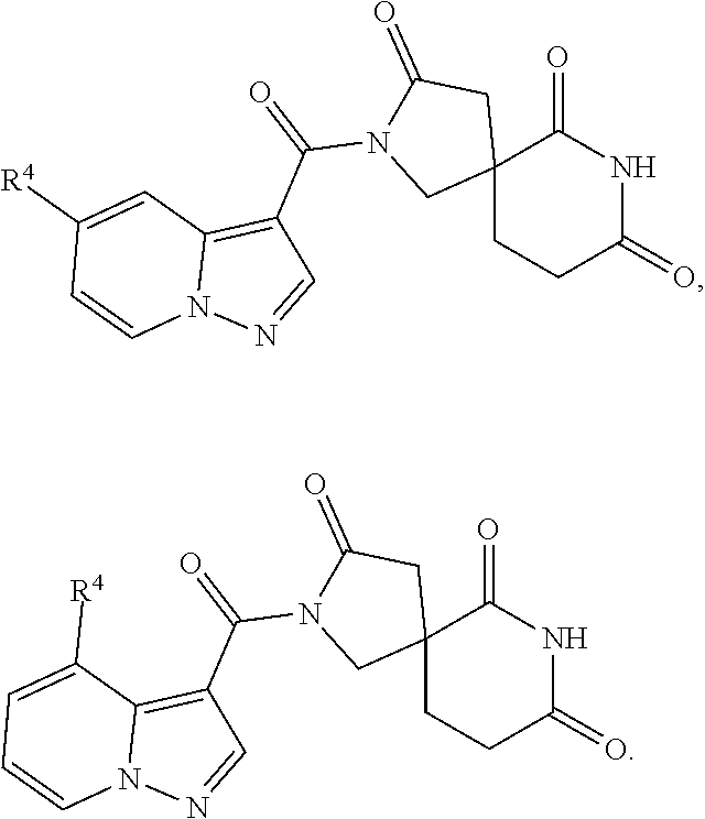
C12(CCC(=O)NC1=O)CC(=O)N(C(=O)C1=C3N(N=C1)C=CC([R4])=C3)C2.C12(CCC(=O)NC1=O)CC(=O)N(C(=O)C1=C3N(N=C1)C=CC=C3[R4])C2
